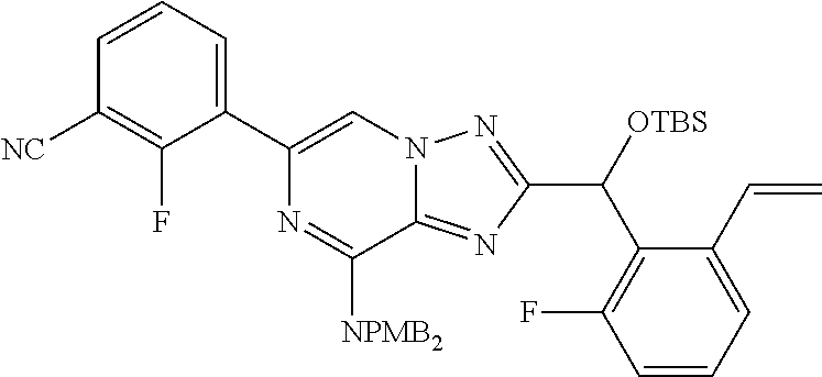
C1(C2=CC=CC([NC])=C2F)=CN2C(=NC(C(C3=C(F)C=CC=C3C=C)[OTBS])=N2)C([NPMB2])=N1
